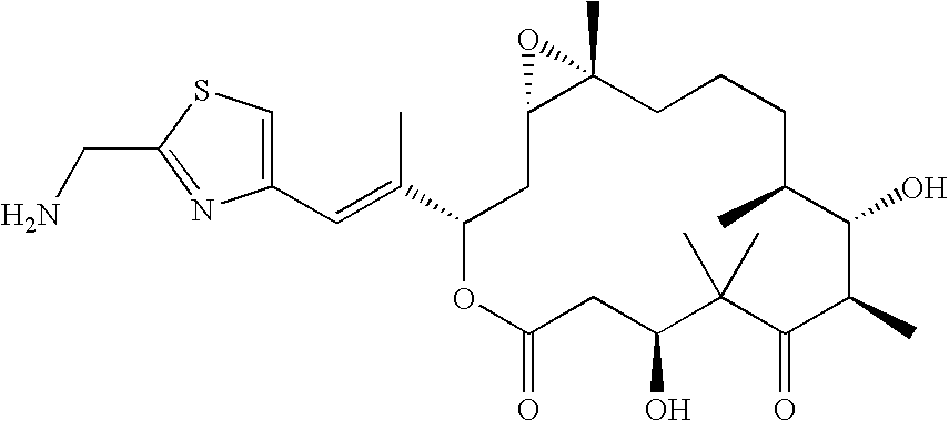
C1(C=C(C2CC3C(C)(CCCC(C)C(O)C(C)C(=O)C(C)(C)C(O)CC(=O)O2)O3)C)=CSC(CN)=N1
